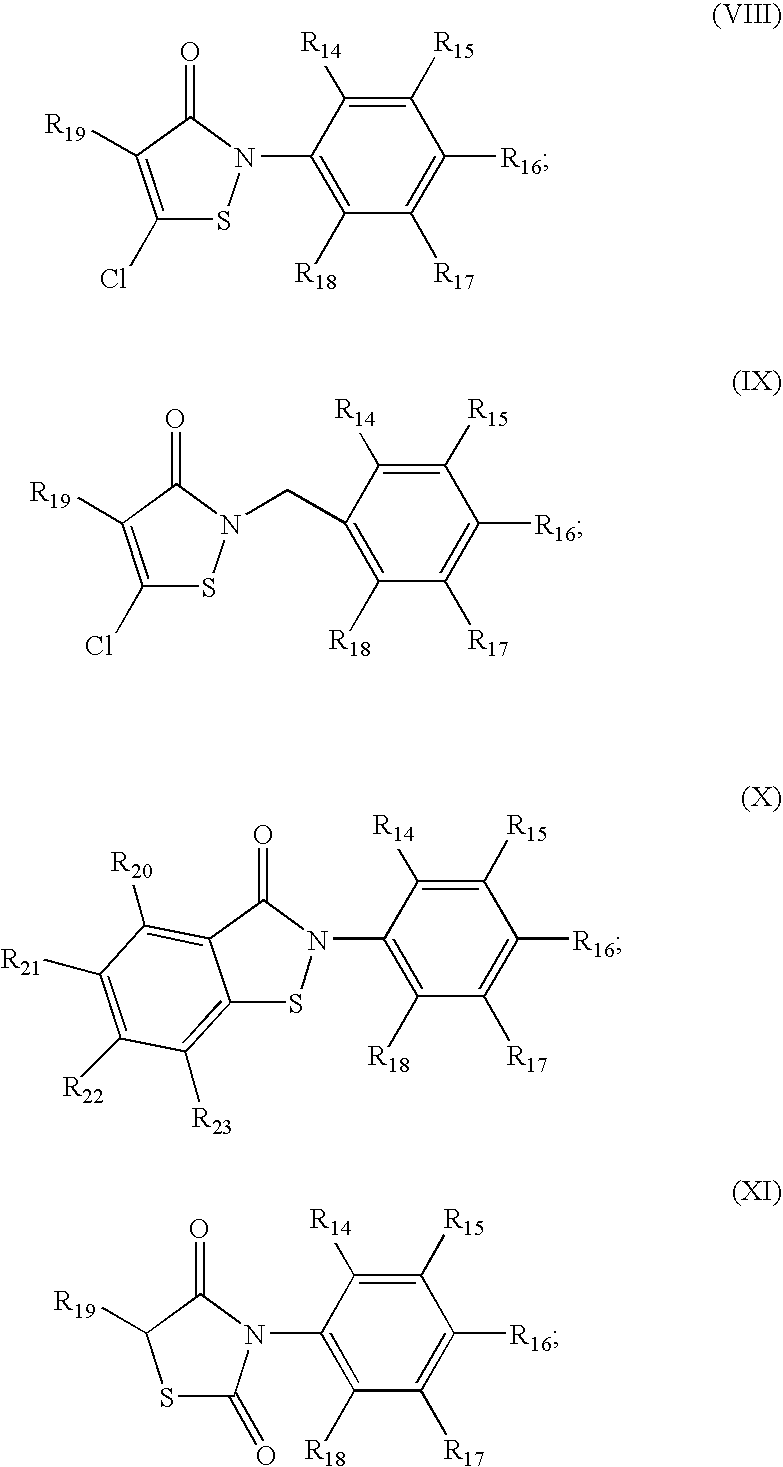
C1([R15])=C([R14])C(N2SC(Cl)=C([R19])C2=O)=C([R18])C([R17])=C1[R16].C1(Cl)=C([R19])C(=O)N(CC2=C([R18])C([R17])=C([R16])C([R15])=C2[R14])S1.C1([R15])=C([R14])C(N2SC3=C([R23])C([R22])=C([R21])C([R20])=C3C2=O)=C([R18])C([R17])=C1[R16].C1([R15])=C([R14])C(N2C(=O)SC([R19])C2=O)=C([R18])C([R17])=C1[R16]
